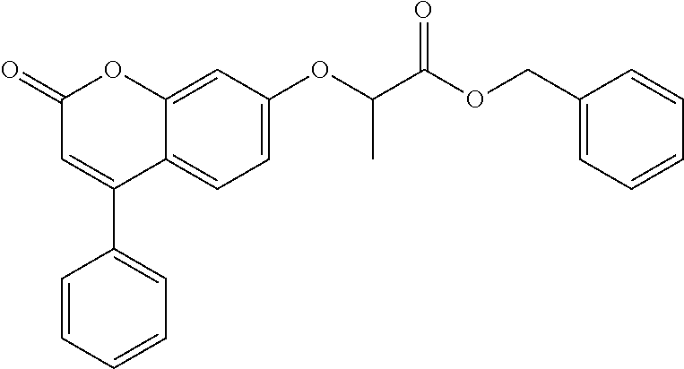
C12=CC(OC(C(OCC3=CC=CC=C3)=O)C)=CC=C1C(C1=CC=CC=C1)=CC(=O)O2
